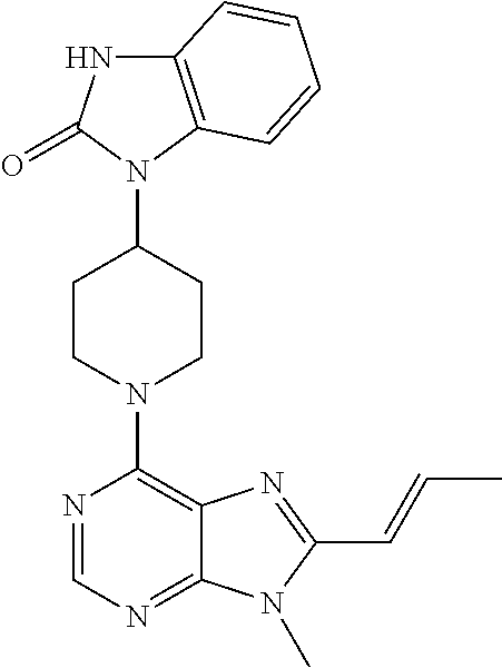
C12=C(N(C3CCN(C4=C5C(=NC=N4)N(C)C(C=CC)=N5)CC3)C(=O)N1)C=CC=C2
